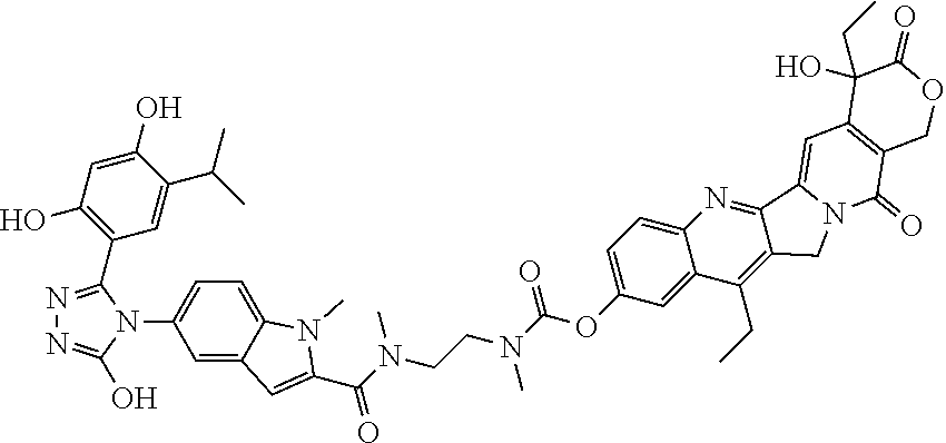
C1(C2=NN=C(O)N2C2=CC=C3C(=C2)C=C(C(=O)N(C)CCN(C)C(OC2=CC=C4C(=C2)C(CC)=C2C(=N4)C4=CC5=C(C(=O)N4C2)COC(=O)C5(CC)O)=O)N3C)=C(O)C=C(O)C(C(C)C)=C1
